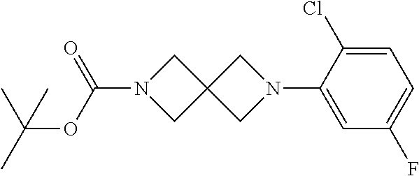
C1N(C(OC(C)(C)C)=O)CC12CN(C1=CC(F)=CC=C1Cl)C2
